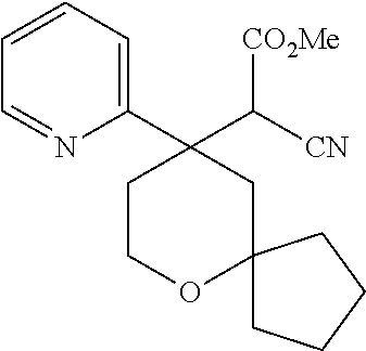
C1COC2(CC1(C1=CC=CC=N1)C([CN])[CO2Me])CCCC2
